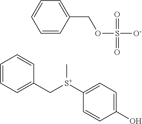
C1=CC=C(C[S+](C2=CC=C(O)C=C2)C)C=C1.C1=CC(COS([O-])(=O)=O)=CC=C1
